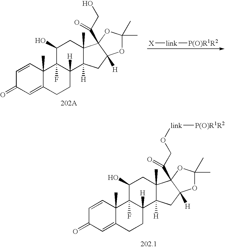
C1=CC2(C)C(=CC1=O)CCC1([H])C2(F)C(O)CC2(C)C1([H])CC1([H])C2(C(=O)CO)OC(C)(C)O1.[X][link][P(O)R1R2].C1=CC2(C)C(=CC1=O)CCC1([H])C2(F)C(O)CC2(C)C1([H])CC1([H])C2(C(=O)CO[link][P(O)R1R2])OC(C)(C)O1
